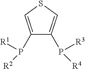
C1(P([R2])[R1])=CSC=C1P([R4])[R3]
